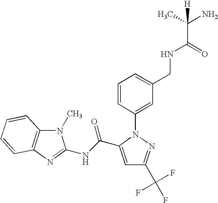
C1=C(C(NC2=NC3=C(N2C)C=CC=C3)=O)N(C2=CC(CNC(C(N)(C)[H])=O)=CC=C2)N=C1C(F)(F)F
